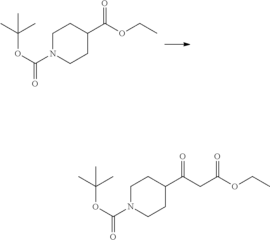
O(C(C)(C)C)C(N1CCC(C(=O)OCC)CC1)=O.O(C(C)(C)C)C(N1CCC(C(=O)CC(OCC)=O)CC1)=O
